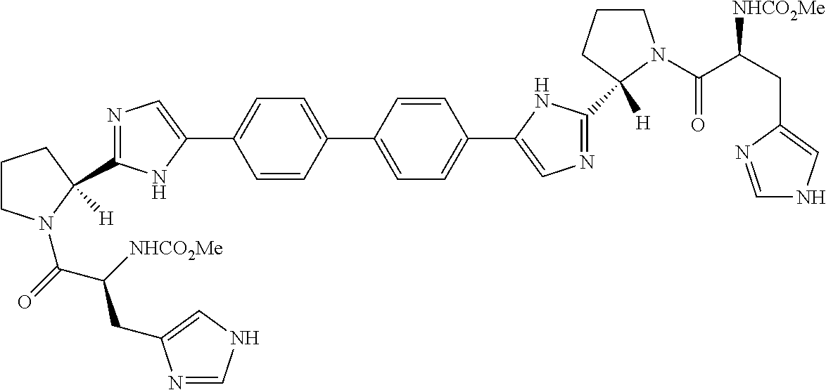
C1(C2=CC=C(C3=CN=C(C4([H])CCCN4C(=O)C(CC4=CNC=N4)[NHCO2Me])N3)C=C2)=CC=C(C2=CN=C(C3([H])N(C(C(CC4=CNC=N4)[NHCO2Me])=O)CCC3)N2)C=C1
